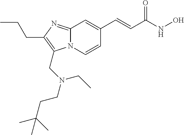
N12C(=NC(CCC)=C1CN(CCC(C)(C)C)CC)C=C(C=CC(NO)=O)C=C2
